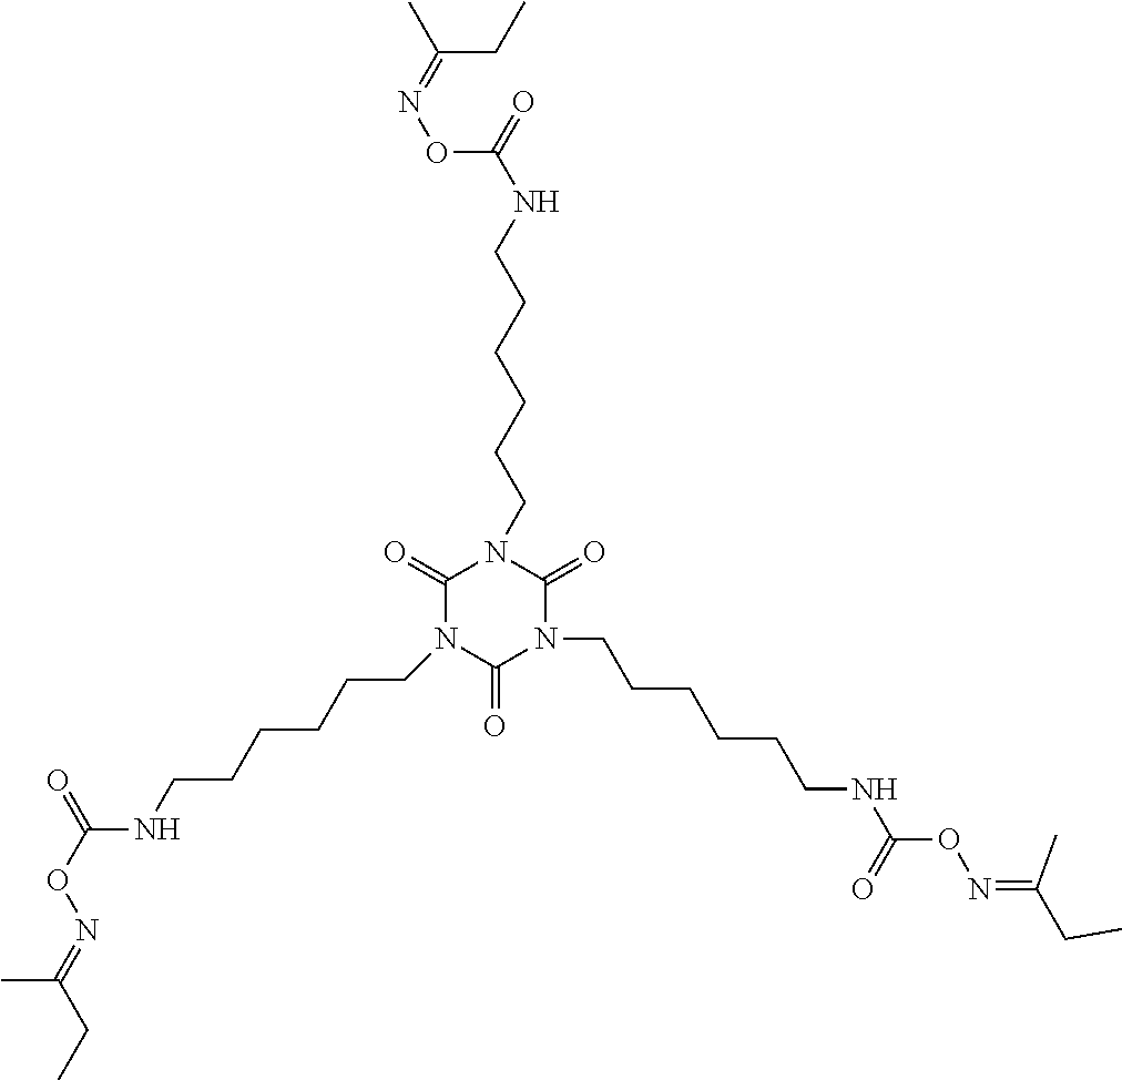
C(C(=NOC(=O)NCCCCCCN1C(=O)N(CCCCCCNC(ON=C(C)CC)=O)C(=O)N(CCCCCCNC(ON=C(CC)C)=O)C1=O)C)C
